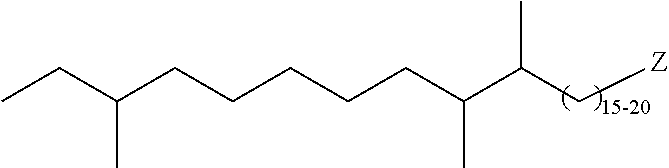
C(CCCCCC(C(C[Z])C)C)(CC)C
